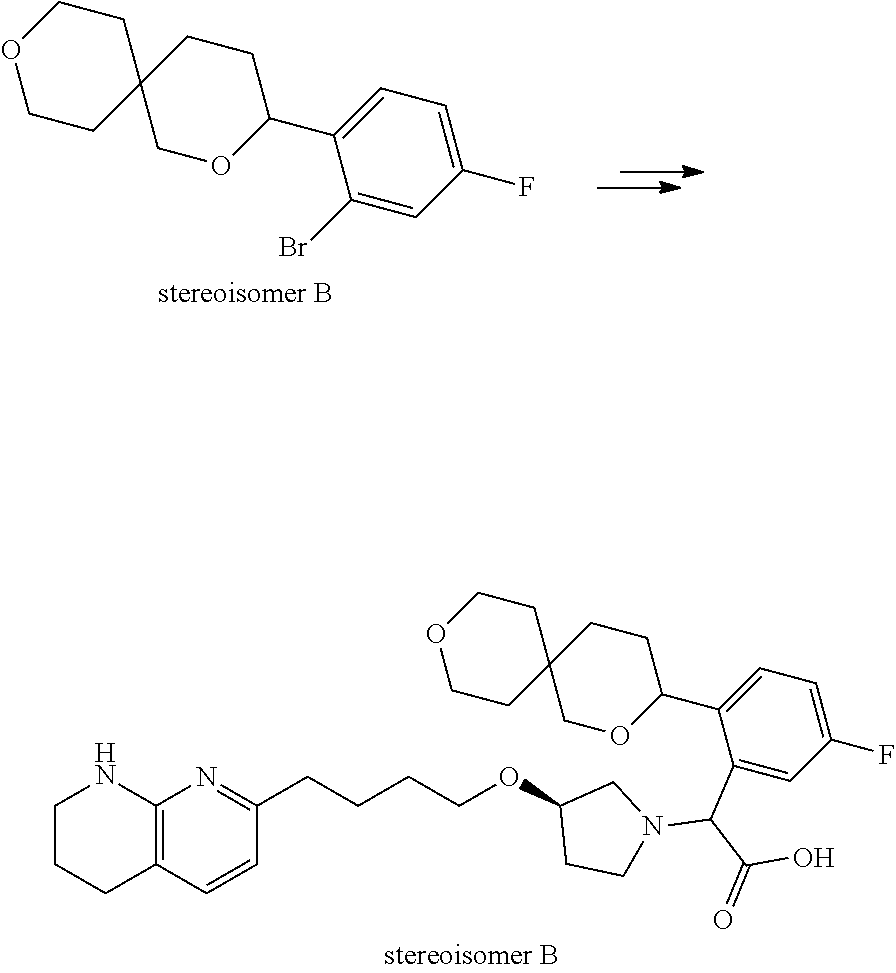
C1(Br)=CC(F)=CC=C1C1CCC2(CO1)CCOCC2.C12=C(C=CC(CCCCOC3CCN(C(C(=O)O)C4=CC(F)=CC=C4C4CCC5(CO4)CCOCC5)C3)=N1)CCCN2
